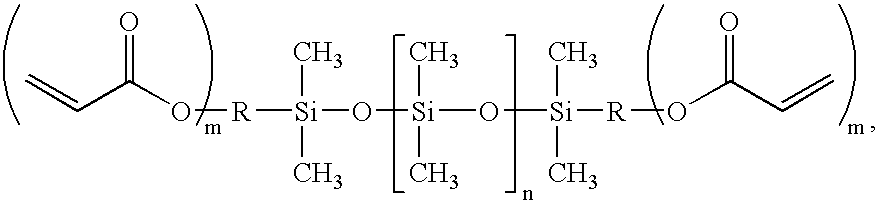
C(C(O[R][Si](C)(C)O[Si](C)(C)O[Si]([R]OC(C=C)=O)(C)C)=O)=C
